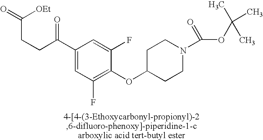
C(CC(=O)C1=CC(F)=C(OC2CCN(C(OC(C)(C)C)=O)CC2)C(F)=C1)C([OEt])=O
